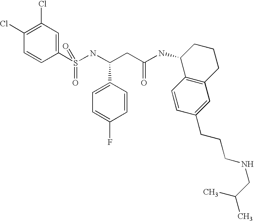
C1(Cl)=C(Cl)C=C(S(NC(CC(NC2C3=C(CCC2)C=C(CCCNCC(C)C)C=C3)=O)C2=CC=C(F)C=C2)(=O)=O)C=C1
